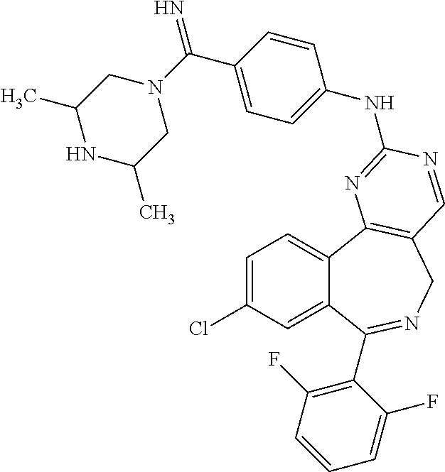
C1=C(Cl)C=C2C(=C1)C1=C(CN=C2C2=C(F)C=CC=C2F)C=NC(NC2=CC=C(C(=N)N3CC(C)NC(C)C3)C=C2)=N1
